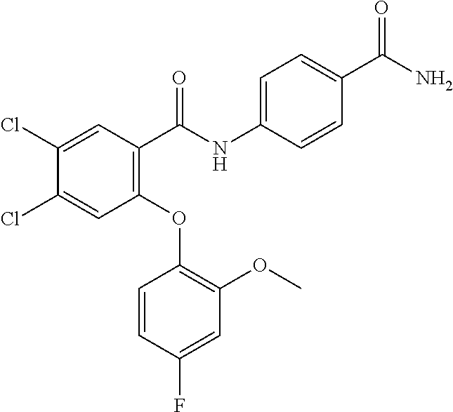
C1(OC2=C(OC)C=C(F)C=C2)=C(C(NC2=CC=C(C(N)=O)C=C2)=O)C=C(Cl)C(Cl)=C1
